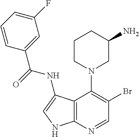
C1=NC2=C(C(N3CC(N)CCC3)=C1Br)C(NC(C1=CC(F)=CC=C1)=O)=CN2
